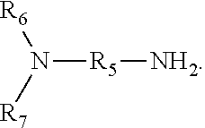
N([R5][NH2])([R7])[R6]
